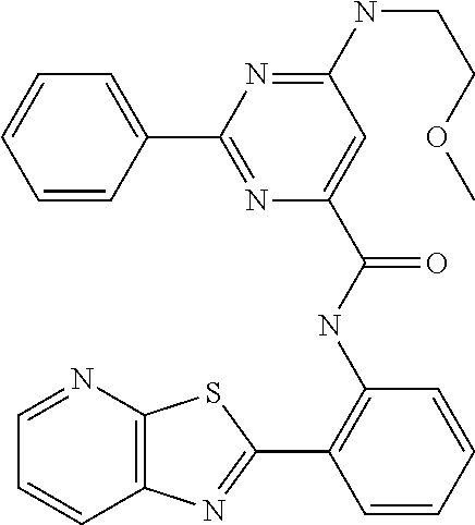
C1=NC2=C(C=C1)N=C(C1=C(NC(=O)C3=CC(NCCOC)=NC(C4=CC=CC=C4)=N3)C=CC=C1)S2
